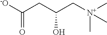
[-O]C(CC(C[N+](C)(C)C)O)=O
